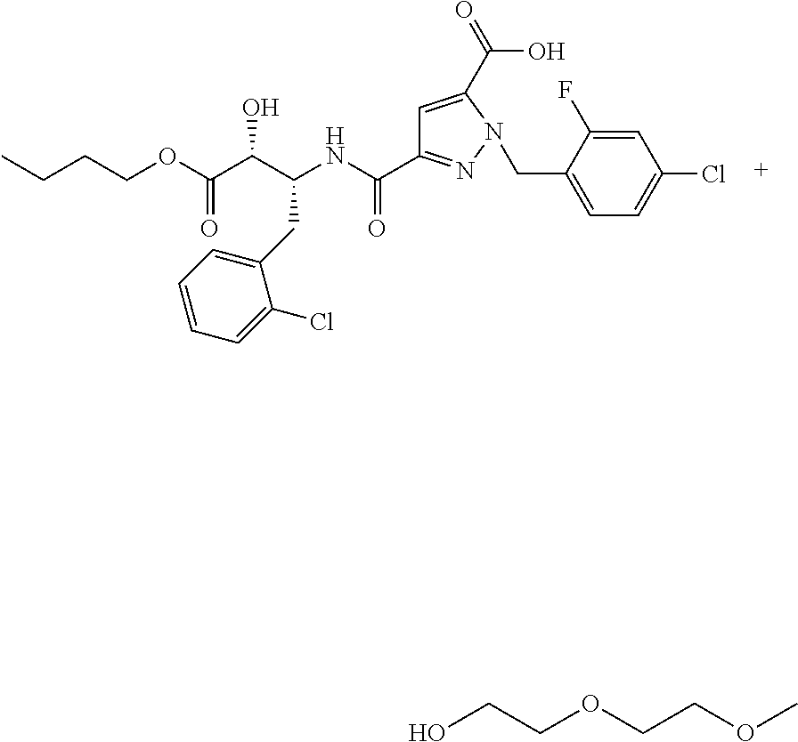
C(COC(C(C(NC(=O)C1=NN(CC2=CC=C(Cl)C=C2F)C(C(O)=O)=C1)CC1=CC=CC=C1Cl)O)=O)CC.OCCOCCOC
